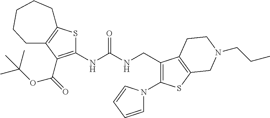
S1C2=C(C(C(OC(C)(C)C)=O)=C1NC(NCC1=C(N3C=CC=C3)SC3=C1CCN(CCC)C3)=O)CCCCC2
